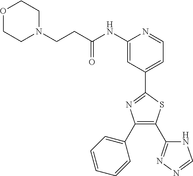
C1(C2=CC=CC=C2)=C(C2=NN=CN2)SC(C2=CC=NC(NC(CCN3CCOCC3)=O)=C2)=N1
